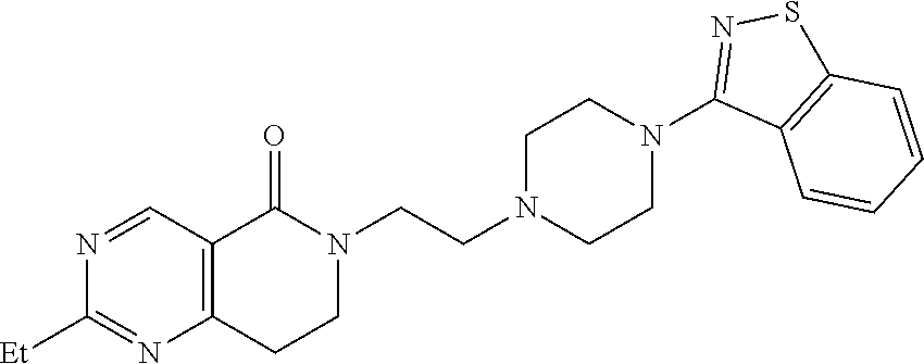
C12=C(CCN(CCN3CCN(C4=NSC5=C4C=CC=C5)CC3)C1=O)N=C([Et])N=C2
